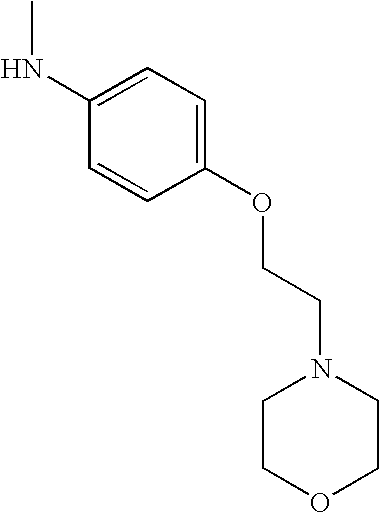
C1(OCCN2CCOCC2)=CC=C(NC)C=C1
